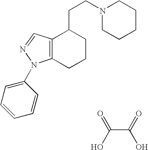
C12=C(CCCC1CCN1CCCCC1)N(C1=CC=CC=C1)N=C2.C(C(=O)O)(O)=O
